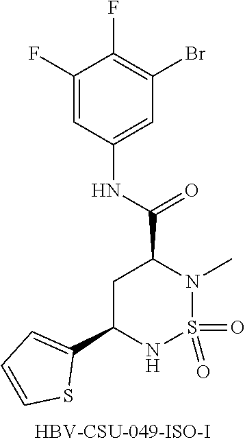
C1(F)=CC(NC(C2CC(C3=CC=CS3)NS(=O)(=O)N2C)=O)=CC(Br)=C1F
